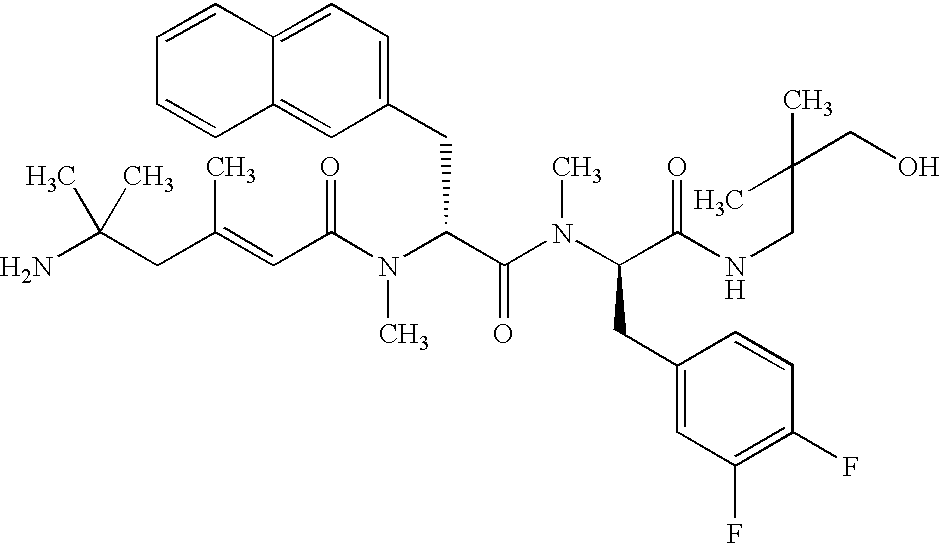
NC(CC(=CC(N(C(C(N(C(CC1=CC(F)=C(F)C=C1)C(NCC(CO)(C)C)=O)C)=O)CC1=CC=C2C(=C1)C=CC=C2)C)=O)C)(C)C
